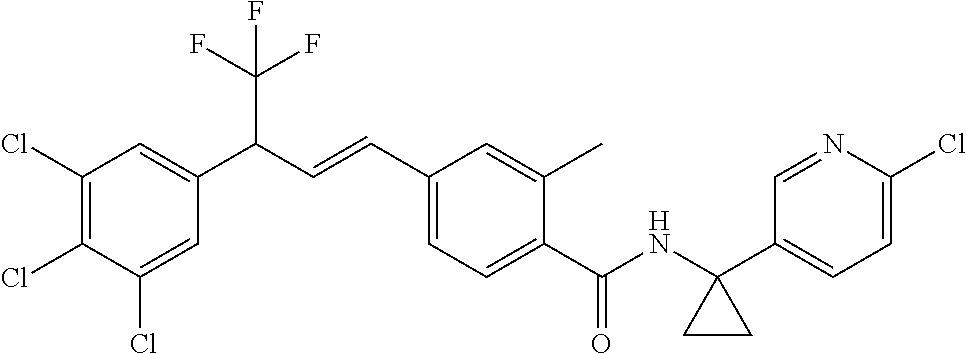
C1(Cl)=CC(C(C=CC2=CC=C(C(NC3(C4=CC=C(Cl)N=C4)CC3)=O)C(C)=C2)C(F)(F)F)=CC(Cl)=C1Cl
